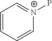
C1=CC=C[N+](P)=C1
